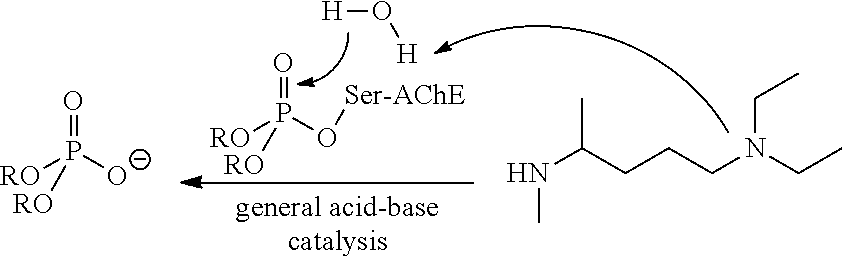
[RO]P(O[Ser-AChE])([RO])=O.[H]O[H].[RO]P([O-])([RO])=O.CNC(C)CCCN(CC)CC
